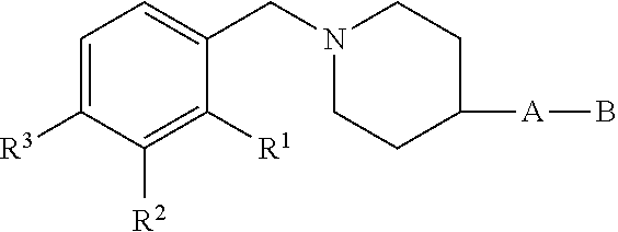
C1=C([R3])C([R2])=C([R1])C(CN2CCC([A]B)CC2)=C1
